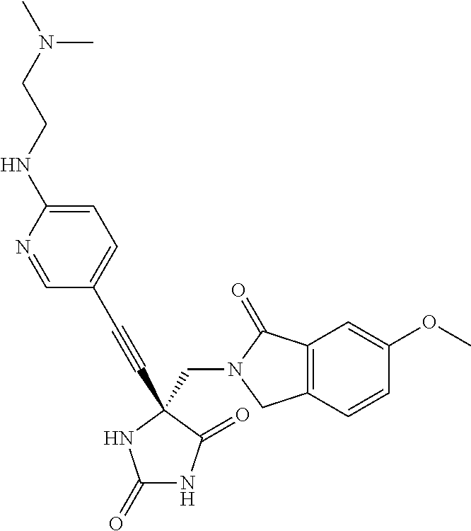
C1(=O)NC(=O)C(CN2C(=O)C3=C(C2)C=CC(OC)=C3)(C#CC2=CC=C(NCCN(C)C)N=C2)N1
